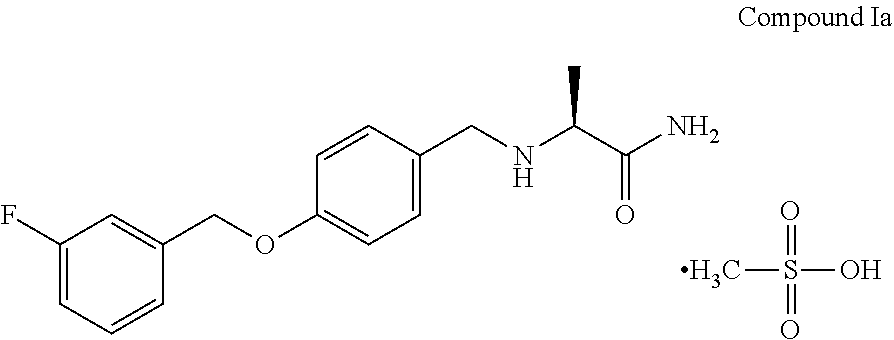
C1(F)=CC=CC(COC2=CC=C(CNC(C(N)=O)C)C=C2)=C1.S(O)(C)(=O)=O
